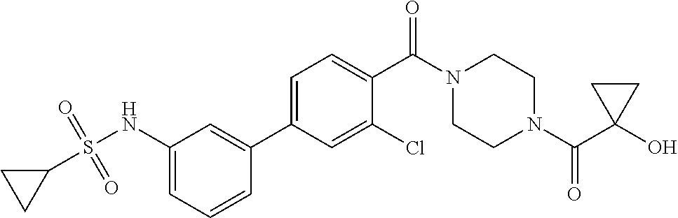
OC1(C(N2CCN(C(=O)C3=CC=C(C4=CC(NS(C5CC5)(=O)=O)=CC=C4)C=C3Cl)CC2)=O)CC1
